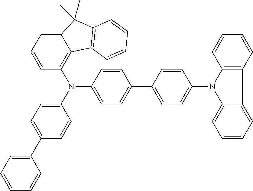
C1(C2=CC=CC=C2)=CC=C(N(C2=C3C(=CC=C2)C(C)(C)C2=C3C=CC=C2)C2=CC=C(C3=CC=C(N4C5=C(C=CC=C5)C5=CC=CC=C45)C=C3)C=C2)C=C1
